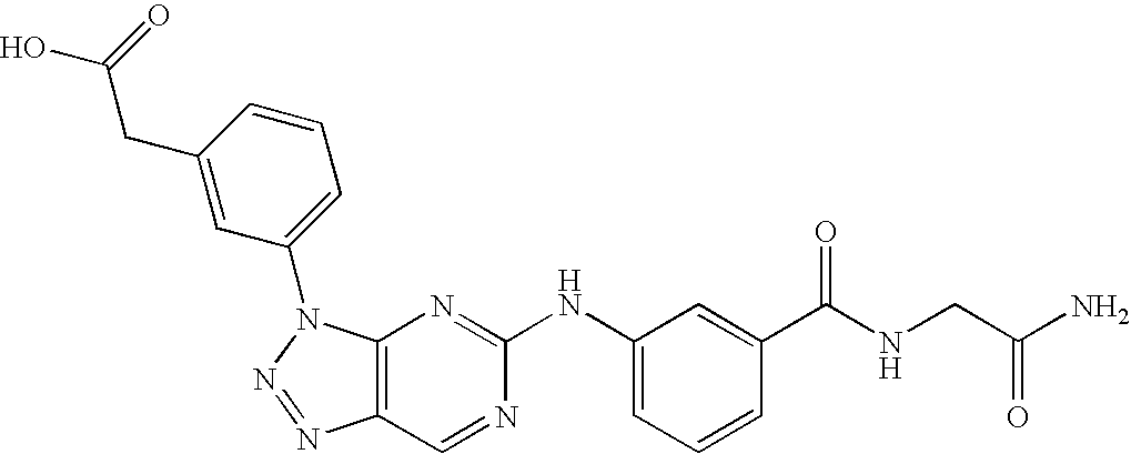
C12=C(N(C3=CC=CC(CC(O)=O)=C3)N=N1)N=C(NC1=CC=CC(C(NCC(N)=O)=O)=C1)N=C2
